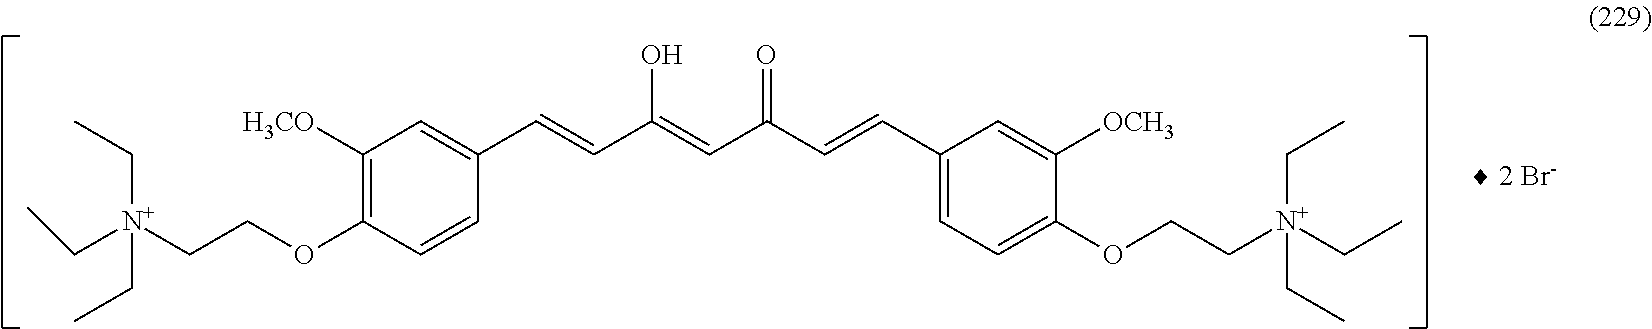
C1([H3CO])=C(OCC[N+](CC)(CC)CC)C=CC(C=CC(=CC(C=CC2=CC=C(OCC[N+](CC)(CC)CC)C([OCH3])=C2)=O)O)=C1
